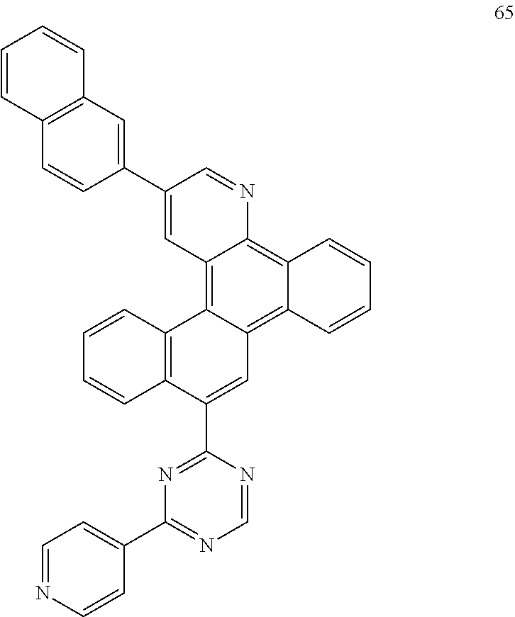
C1(C2=CC3=C(C=C2)C=CC=C3)=CC2=C3C(=C4C(=C2N=C1)C=CC=C4)C=C(C1=NC(C2=CC=NC=C2)=NC=N1)C1=C3C=CC=C1
